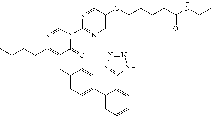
N1=C(C)N(C2=NC=C(OCCCCC(=O)NCC)C=N2)C(=O)C(CC2=CC=C(C3=CC=CC=C3C3=NN=NN3)C=C2)=C1CCCC
